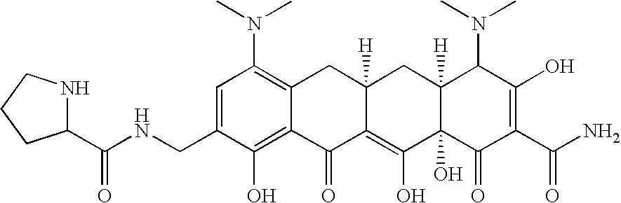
N(CC1=CC(N(C)C)=C2C(=C1O)C(=O)C1=C(O)C3(O)C([H])(CC1([H])C2)C(N(C)C)C(O)=C(C(N)=O)C3=O)C(C1NCCC1)=O
